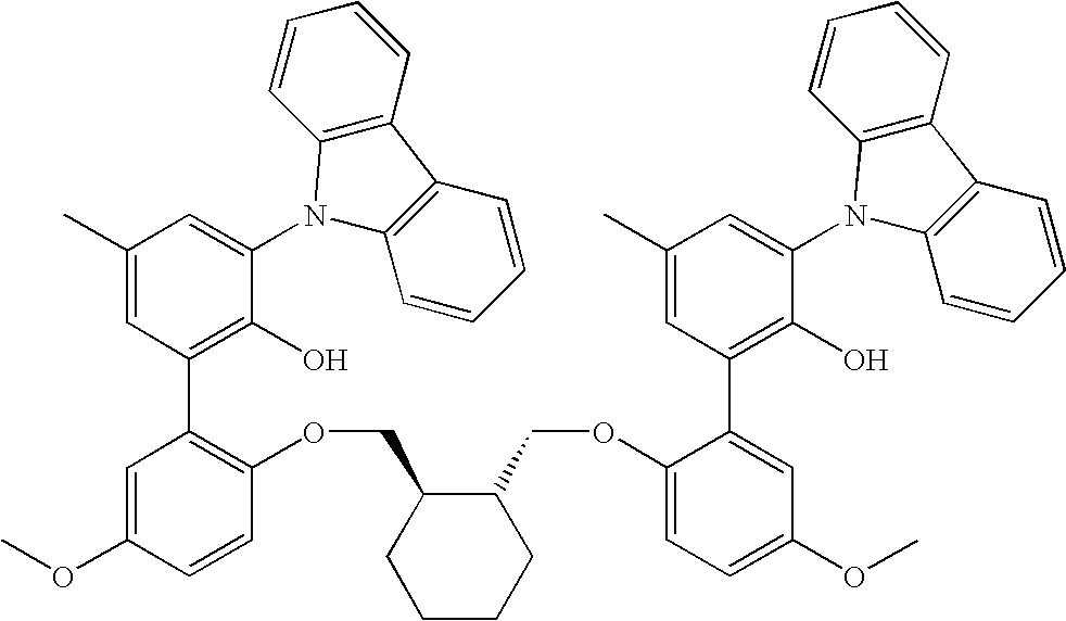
C1(C)=CC(C2=C(OCC3CCCCC3COC3=CC=C(OC)C=C3C3=C(O)C(N4C5=C(C6=C4C=CC=C6)C=CC=C5)=CC(C)=C3)C=CC(OC)=C2)=C(O)C(N2C3=C(C4=C2C=CC=C4)C=CC=C3)=C1
